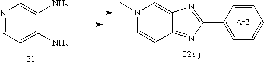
N1=CC=C(N)C(N)=C1.N1(C)C=CC2=NC(C3=CC=CC=C3)=NC2=C1.[Ar2]
